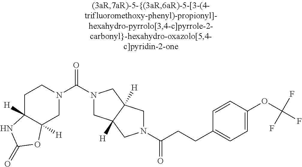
C1C2([H])C([H])(CN(C(=O)N3CC4([H])C([H])(C3)CN(C(=O)CCC3=CC=C(OC(F)(F)F)C=C3)C4)C1)OC(=O)N2
